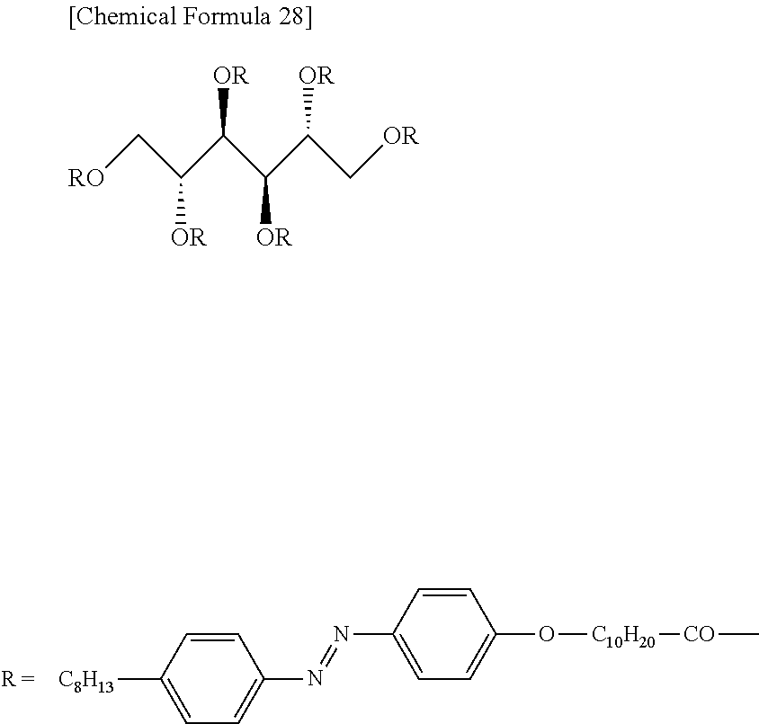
[C8H13]C1=CC=C(N=NC2=CC=C(O[C10H20][CO]C)C=C2)C=C1.[RO]CC(C(C(C(C[OR])[OR])[OR])[OR])[OR]
